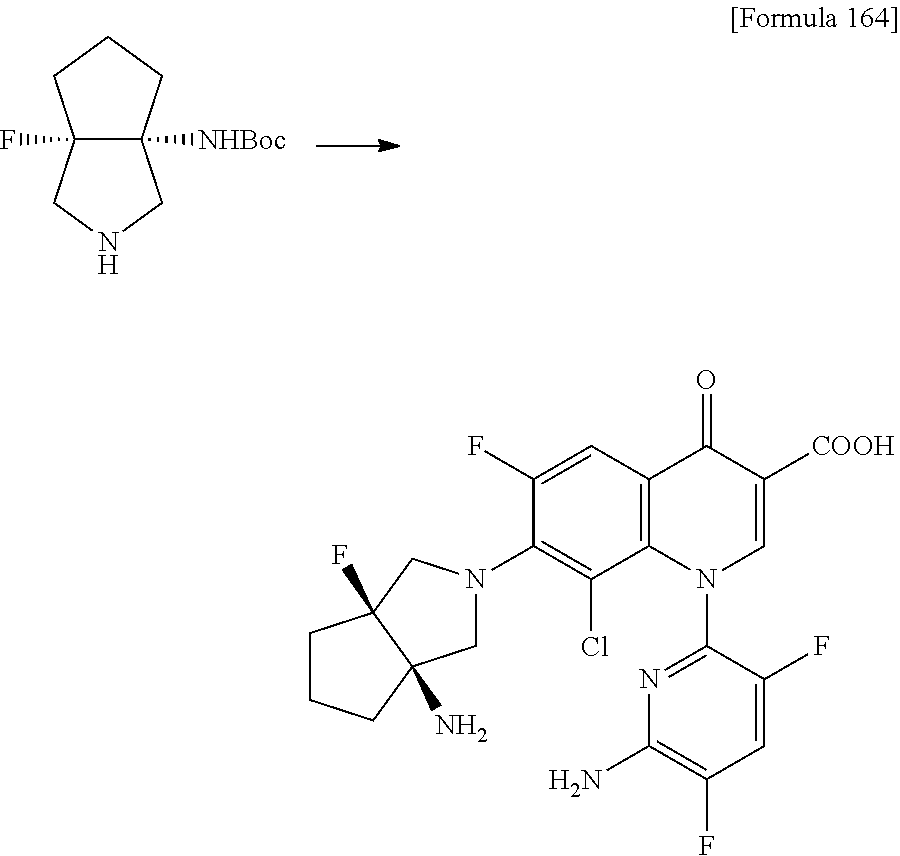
C12(F)C([NHBoc])(CCC1)CNC2.C1CCC2(N)C1(F)CN(C1=C(Cl)C3=C(C=C1F)C(=O)C([COOH])=CN3C1=NC(N)=C(F)C=C1F)C2
